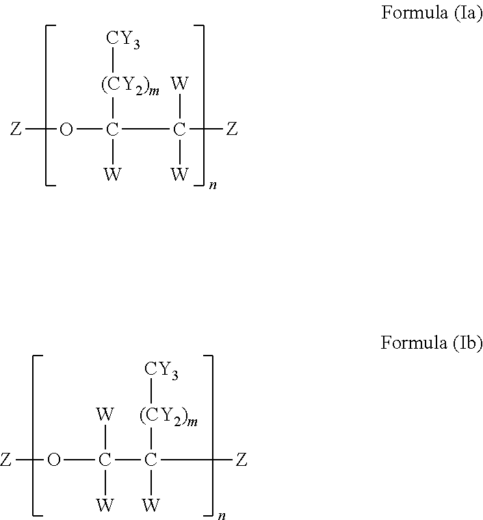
O(C(C([Z])([W])[W])([(CY2)m][CY3])[W])[Z].C(C([Z])([(CY2)m][CY3])[W])(O[Z])([W])[W]
